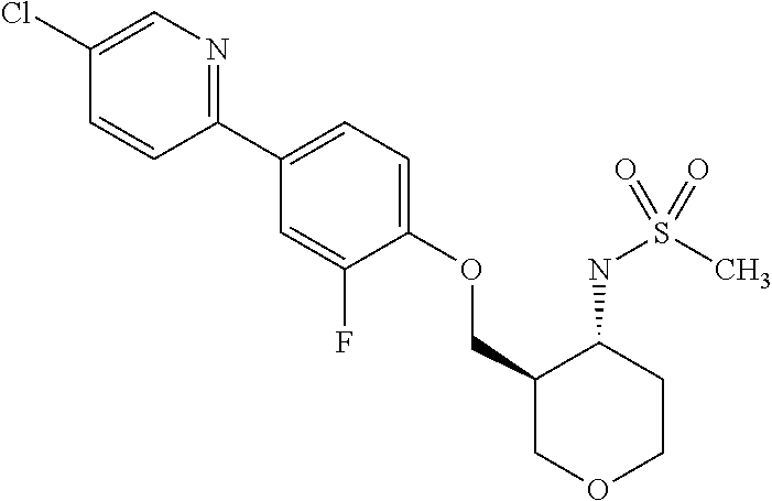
C1(C2=CC=C(OCC3COCCC3NS(C)(=O)=O)C(F)=C2)=NC=C(Cl)C=C1
